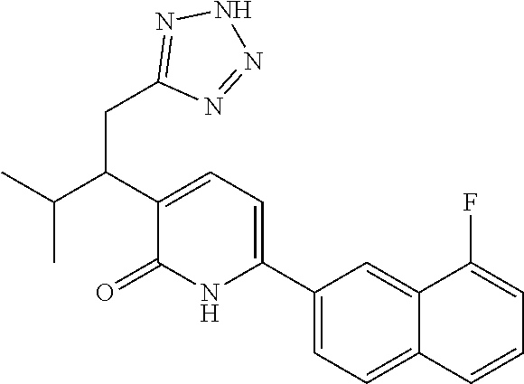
C1(C2=CC=C(C(C(C)C)CC3=NNN=N3)C(=O)N2)=CC=C2C(=C1)C(F)=CC=C2
